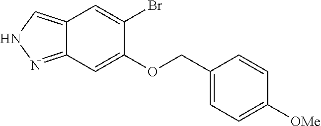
C12=CNN=C1C=C(OCC1=CC=C([OMe])C=C1)C(Br)=C2
